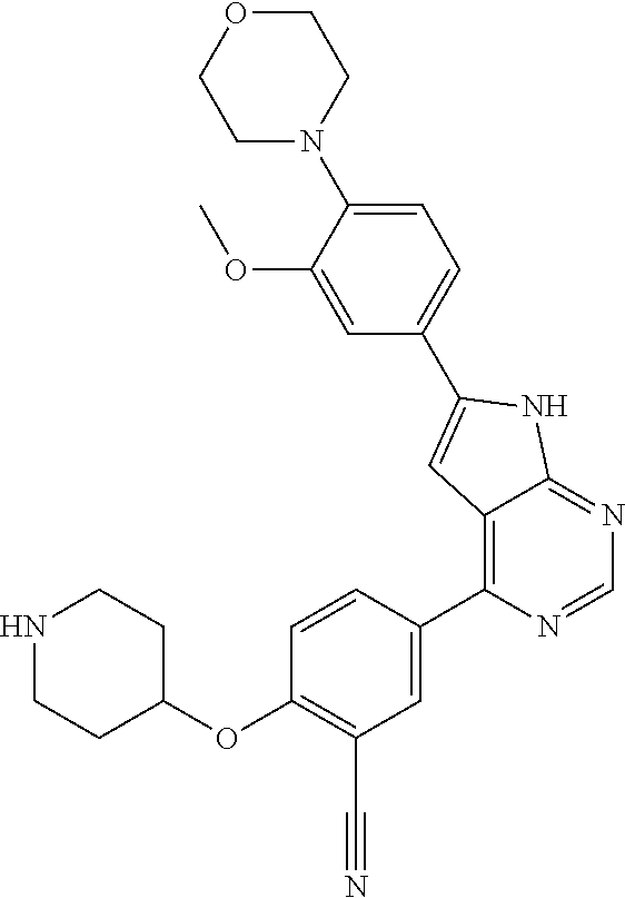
C1(C2=CC3=C(C4=CC(C#N)=C(OC5CCNCC5)C=C4)N=CN=C3N2)=CC=C(N2CCOCC2)C(OC)=C1
